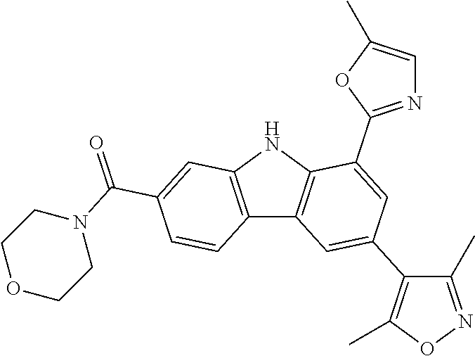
C12=C(NC3=C1C=C(C1=C(C)ON=C1C)C=C3C1=NC=C(C)O1)C=C(C(N1CCOCC1)=O)C=C2
